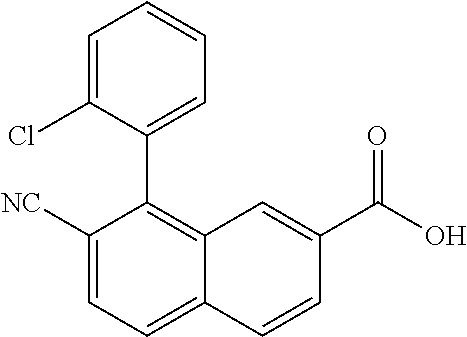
C1([NC])=CC=C2C(=C1C1=CC=CC=C1Cl)C=C(C(O)=O)C=C2
